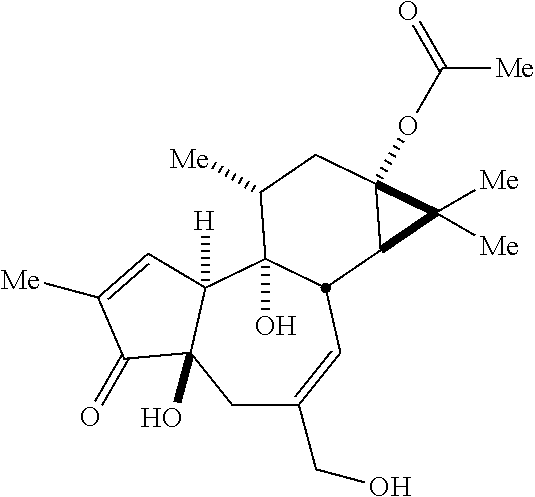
C1C(CO)=CC2C(O)(C3([H])C1(O)C(=O)C([Me])=C3)C([Me])CC1(OC([Me])=O)C2C1([Me])[Me]
